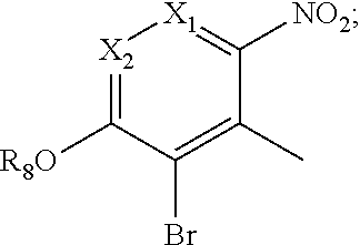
[X2]1=C([R8O])C(Br)=C(C)C([NO2])=[X1]1
